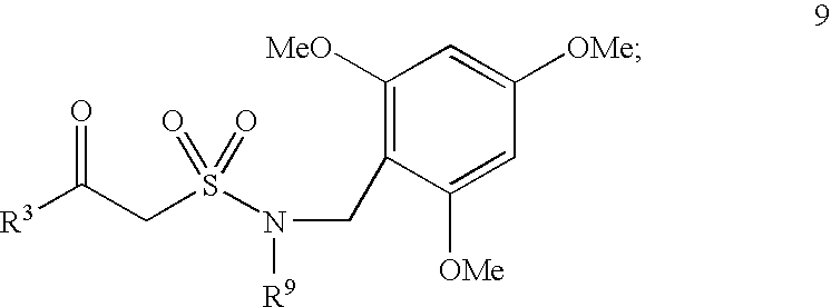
C1([MeO])=C(CN(S(CC([R3])=O)(=O)=O)[R9])C([OMe])=CC([OMe])=C1
